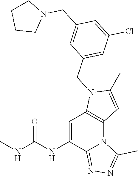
C1=C(NC(NC)=O)C2=NN=C(C)N2C2=C1N(CC1=CC(Cl)=CC(CN3CCCC3)=C1)C(C)=C2
